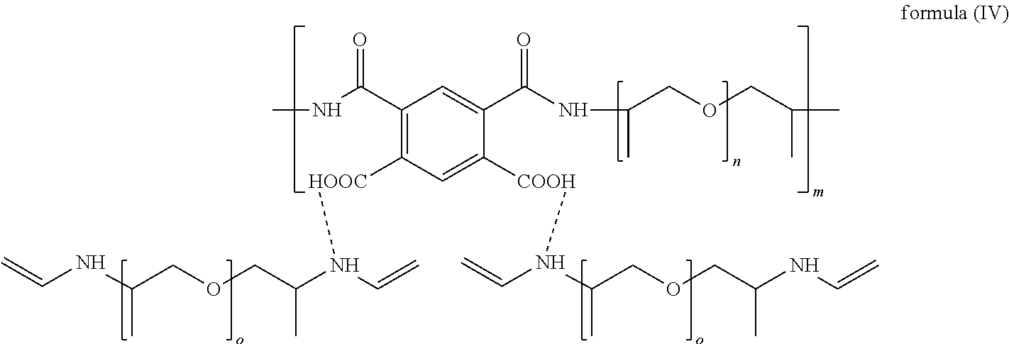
C1(C(NC)=O)=C([HOOC]N(C(COCC(NC=C)C)C)C=C)C=C([COOH]N(C=C)C(C)COCC(C)NC=C)C(C(=O)NC(C)COCC(C)C)=C1
